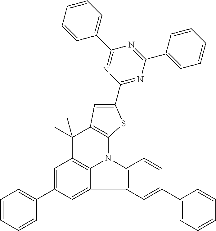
C1=C(C2=CC=CC=C2)C=C2C3=C1C(C)(C)C1=C(N3C3=C2C=C(C2=CC=CC=C2)C=C3)SC(C2=NC(C3=CC=CC=C3)=NC(C3=CC=CC=C3)=N2)=C1
